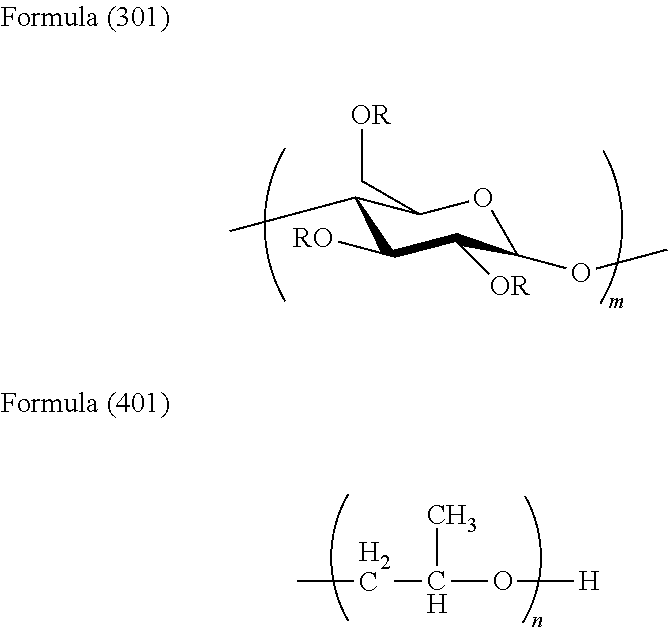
C1(C)C([RO])C([OR])C(OC)OC1C[OR].CCC(C)O[H]
